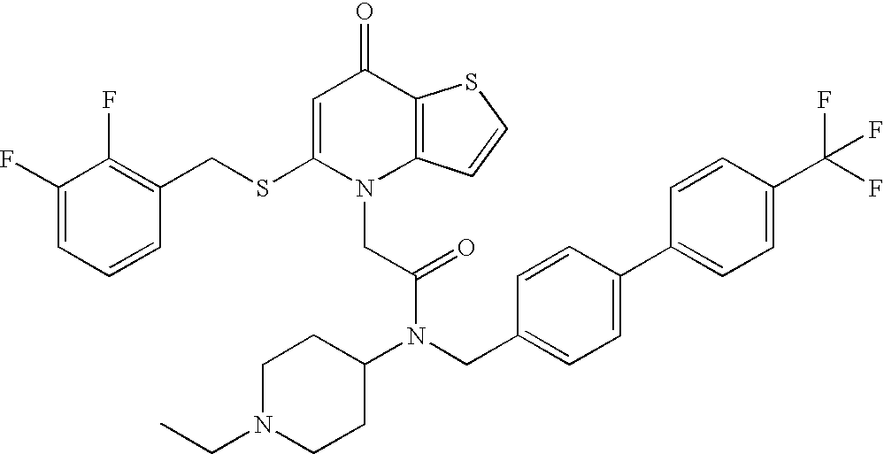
C1=C(SCC2=C(F)C(F)=CC=C2)N(CC(N(C2CCN(CC)CC2)CC2=CC=C(C3=CC=C(C(F)(F)F)C=C3)C=C2)=O)C2=C(C1=O)SC=C2
